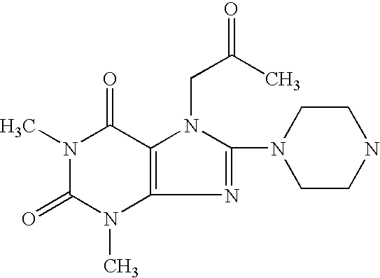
C1(=O)N(C)C2=C(C(=O)N1C)N(CC(=O)C)C(N1CCNCC1)=N2
